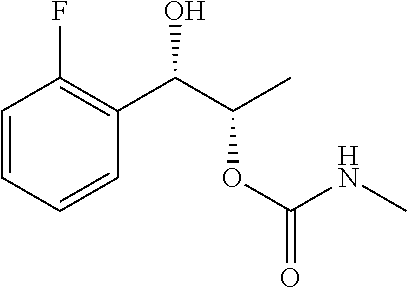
C1=CC=CC(C(C(C)OC(=O)NC)O)=C1F
